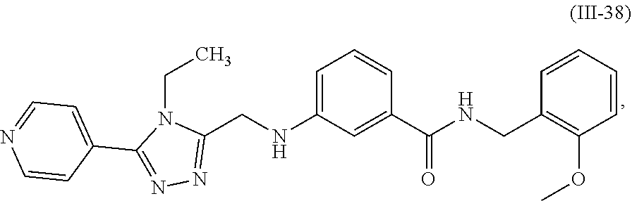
C1(CNC2=CC=CC(C(=O)NCC3=C(OC)C=CC=C3)=C2)=NN=C(C2=CC=NC=C2)N1CC
